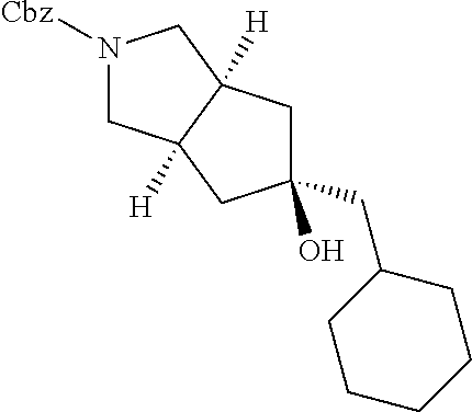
N1([Cbz])CC2([H])C([H])(C1)CC(CC1CCCCC1)(O)C2
